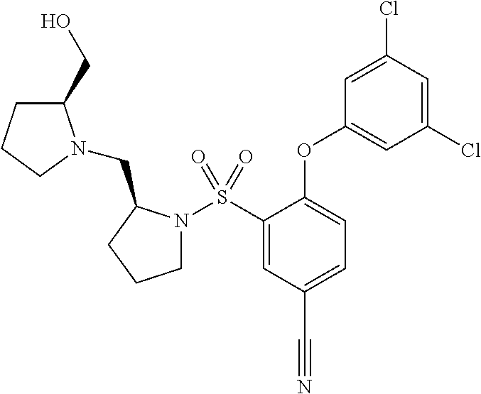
S(C1=CC(C#N)=CC=C1OC1=CC(Cl)=CC(Cl)=C1)(N1CCCC1CN1C(CO)CCC1)(=O)=O
